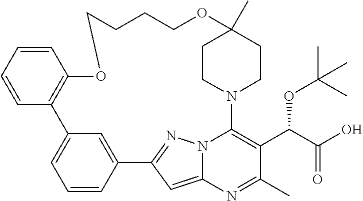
C1=CC2=CC(=C1)C1=C(C=CC=C1)OCCCCOC1(C)CCN(C3=C(C(C(O)=O)OC(C)(C)C)C(C)=NC4=CC2=NN43)CC1
